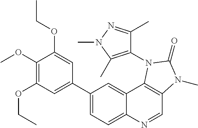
C1(OC)=C(OCC)C=C(C2=CC=C3C(=C2)C2=C(C=N3)N(C)C(=O)N2C2=C(C)N(C)N=C2C)C=C1OCC
